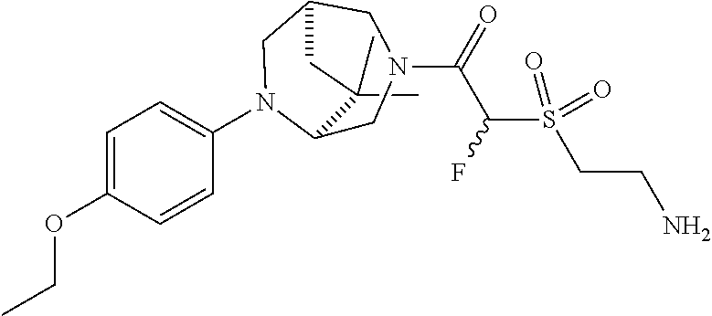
C1(C)(C)C2CN(C(=O)C(S(CCN)(=O)=O)F)CC(CN2C2=CC=C(OCC)C=C2)C1
